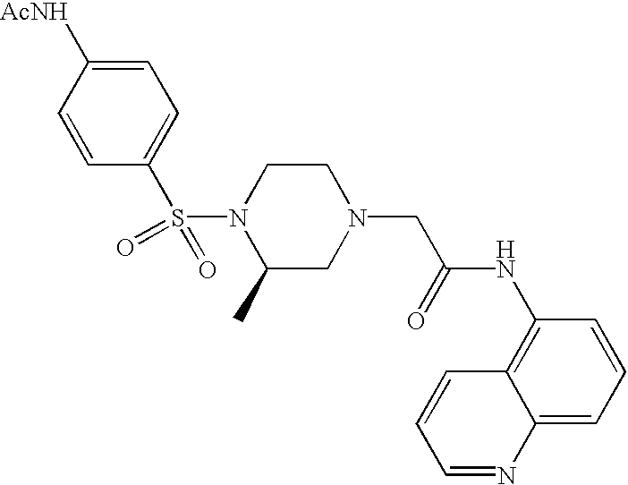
C1=C([AcNH])C=CC(S(N2C(C)CN(CC(=O)NC3=C4C(=CC=C3)N=CC=C4)CC2)(=O)=O)=C1
